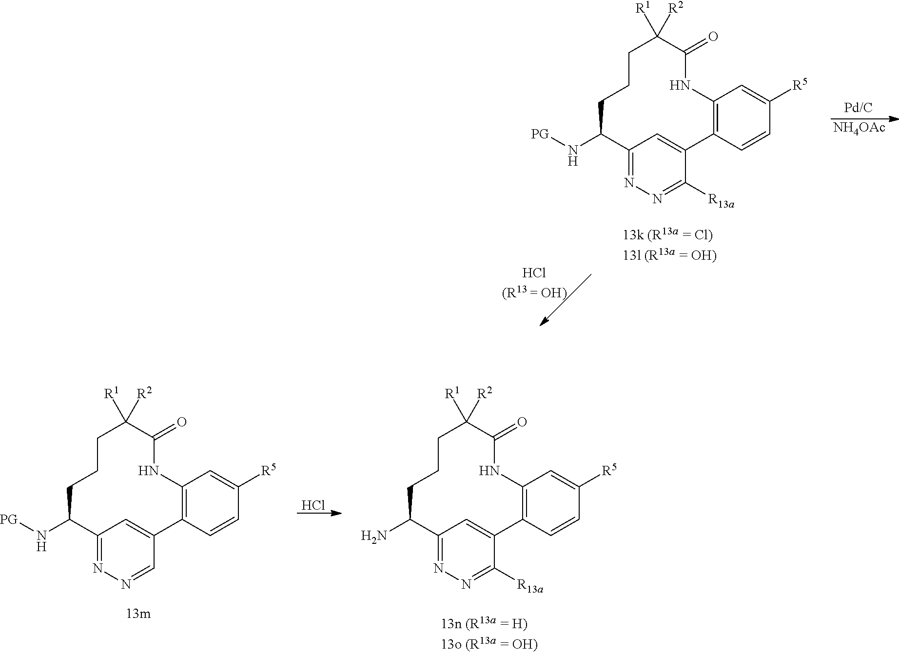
[NH4OAc].C12=NN=C([R13a])C(=C1)C1=C(C=C([R5])C=C1)NC(=O)C([R1])([R2])CCCC2N[PG].Cl.C12=NN=CC(=C1)C1=C(C=C([R5])C=C1)NC(=O)C([R1])([R2])CCCC2N[PG].C12=NN=C([R13a])C(=C1)C1=C(C=C([R5])C=C1)NC(=O)C([R1])([R2])CCCC2N
